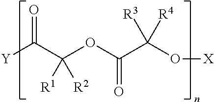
[Y]C(C(OC(C(O[X])([R3])[R4])=O)([R1])[R2])=O
